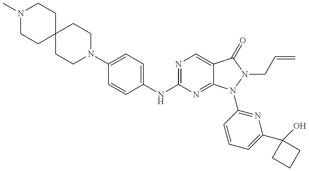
N1(C)CCC2(CC1)CCN(C1=CC=C(NC3=NC=C4C(=N3)N(C3=NC(C5(O)CCC5)=CC=C3)N(CC=C)C4=O)C=C1)CC2
